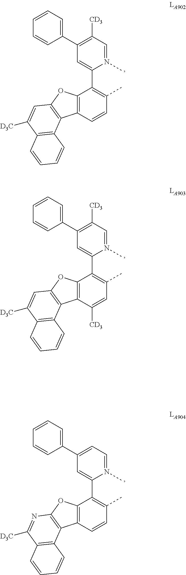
C1(C2=C([CD3])C=N(C)C(C3=C(C)C=CC4=C3OC3=C4C4=C(C([D3C])=C3)C=CC=C4)=C2)=CC=CC=C1.C1(C2=C([CD3])C=N(C)C(C3=C(C)C=C([CD3])C4=C3OC3=C4C4=C(C([D3C])=C3)C=CC=C4)=C2)=CC=CC=C1.C1(C2=CC=N(C)C(C3=C(C)C=CC4=C3OC3=C4C4=C(C([D3C])=N3)C=CC=C4)=C2)=CC=CC=C1
